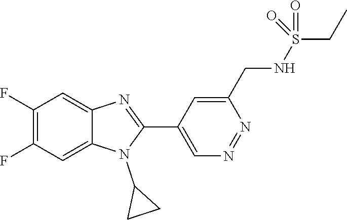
C1(F)=C(F)C=C2C(=C1)N=C(C1=CN=NC(CNS(CC)(=O)=O)=C1)N2C1CC1
